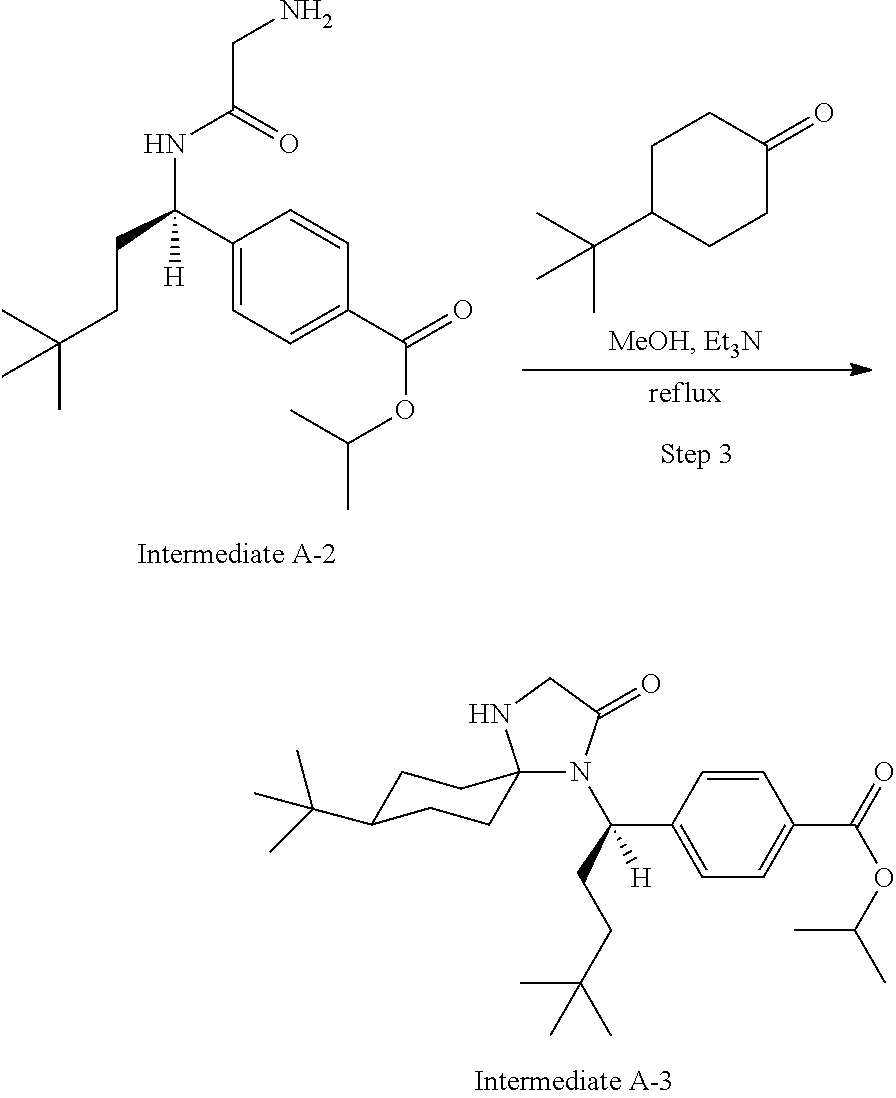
C1(C(CCC(C)(C)C)([H])NC(CN)=O)=CC=C(C(OC(C)C)=O)C=C1.C1C(C(C)(C)C)CCC(=O)C1.N1(C(C2=CC=C(C(OC(C)C)=O)C=C2)(CCC(C)(C)C)[H])C(=O)CNC12CCC(C(C)(C)C)CC2
